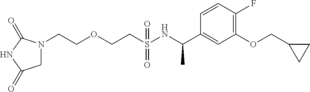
C(S(NC(C1=CC(OCC2CC2)=C(F)C=C1)C)(=O)=O)COCCN1CC(=O)NC1=O
